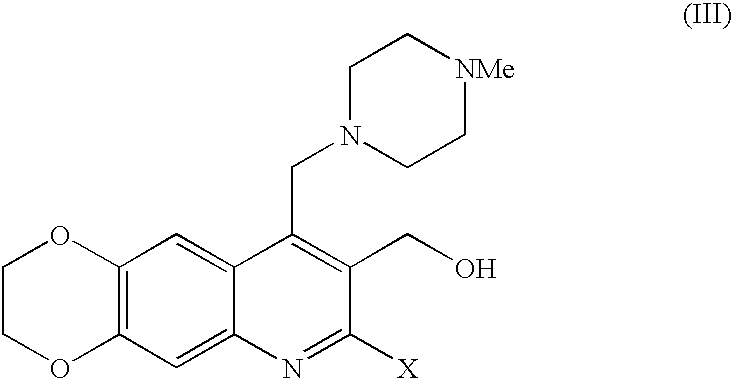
C12=CC3=C(C=C1N=C([X])C(CO)=C2CN1CC[NMe]CC1)OCCO3
